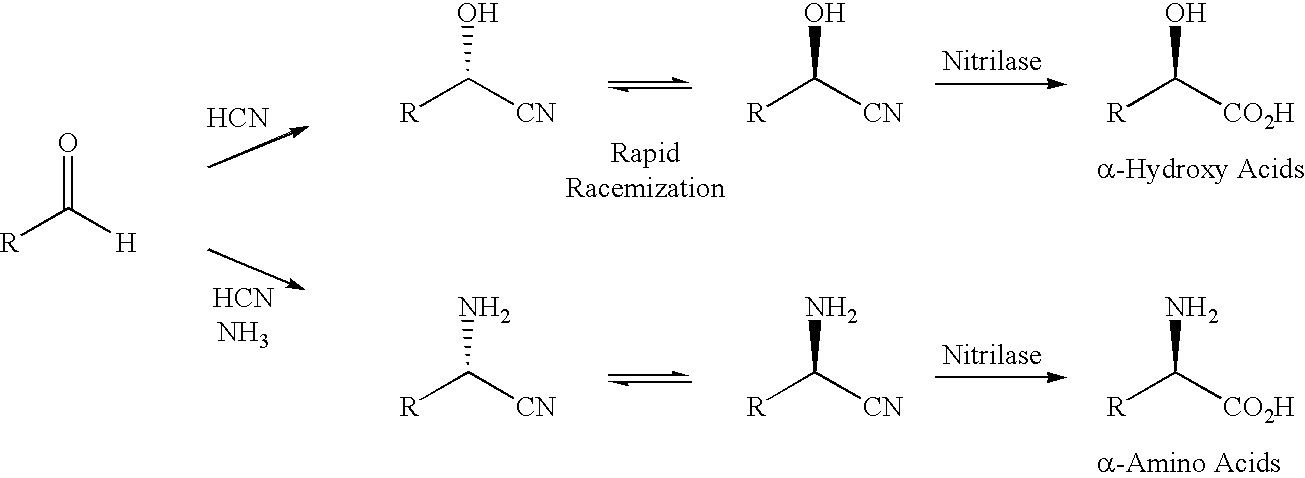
[R]C([H])=O.[HCN].[R]C([CN])O.[R]C([CN])O.[R]C([CO2H])O.[R]C([CN])N.[R]C([CN])N.[R]C([CO2H])N
